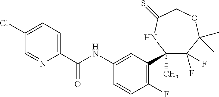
C1(C)(C2=C(F)C=CC(NC(=O)C3=CC=C(Cl)C=N3)=C2)C(F)(F)C(C)(C)OCC(=S)N1
